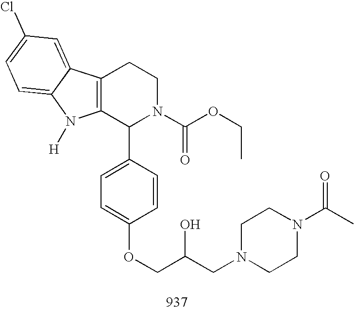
C12=C(C(C3=CC=C(OCC(CN4CCN(C(C)=O)CC4)O)C=C3)N(C(OCC)=O)CC1)N([H])C1=CC=C(Cl)C=C21
